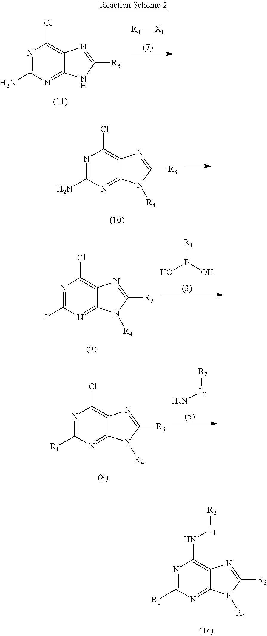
N1=C(N)N=C2C(=C1Cl)N=C([R3])N2.[R4][X1].N1=C(N)N=C2C(=C1Cl)N=C([R3])N2[R4].N1=C(I)N=C2C(=C1Cl)N=C([R3])N2[R4].OB(O)[R1].N1=C([R1])N=C2C(=C1N[L1][R2])N=C([R3])N2[R4].N1=C([R1])N=C2C(=C1Cl)N=C([R3])N2[R4].N[L1][R2]
